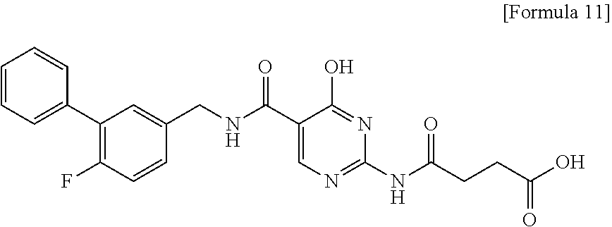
C1(C(NCC2=CC(C3=CC=CC=C3)=C(F)C=C2)=O)=CN=C(NC(CCC(O)=O)=O)N=C1O
